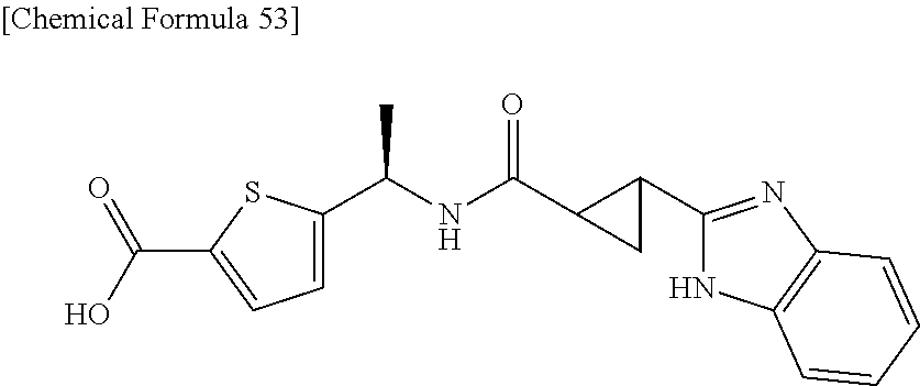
CC(NC(C1CC1C1=NC2=C(N1)C=CC=C2)=O)C1=CC=C(C(O)=O)S1
